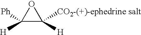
C1([Ph])([H])C([CO2-(+)-ephedrine salt])([H])O1
